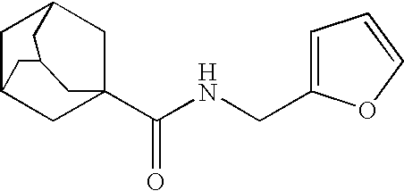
C1C2CC3(C(NCC4=CC=CO4)=O)CC1CC(C2)C3
